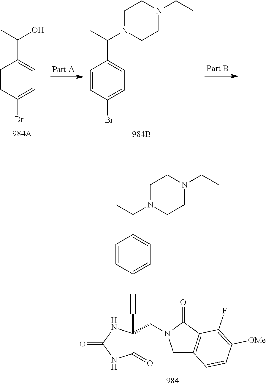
C1=CC(Br)=CC=C1C(C)O.C1=CC(Br)=CC=C1C(N1CCN(CC)CC1)C.C1=CC(C#CC2(CN3CC4=C(C3=O)C(F)=C([OMe])C=C4)C(=O)NC(=O)N2)=CC=C1C(N1CCN(CC)CC1)C
